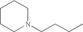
C1CCN(CCCC)CC1
